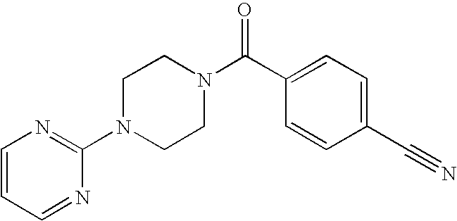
C1(N2CCN(C(C3=CC=C(C#N)C=C3)=O)CC2)=NC=CC=N1
